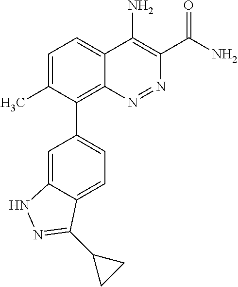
C1=C(C)C(C2=CC=C3C(=C2)NN=C3C2CC2)=C2C(=C1)C(N)=C(C(N)=O)N=N2
